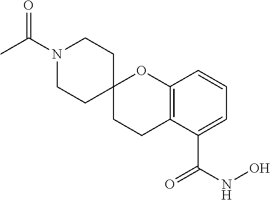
C1CC2=C(OC13CCN(C(C)=O)CC3)C=CC=C2C(NO)=O
